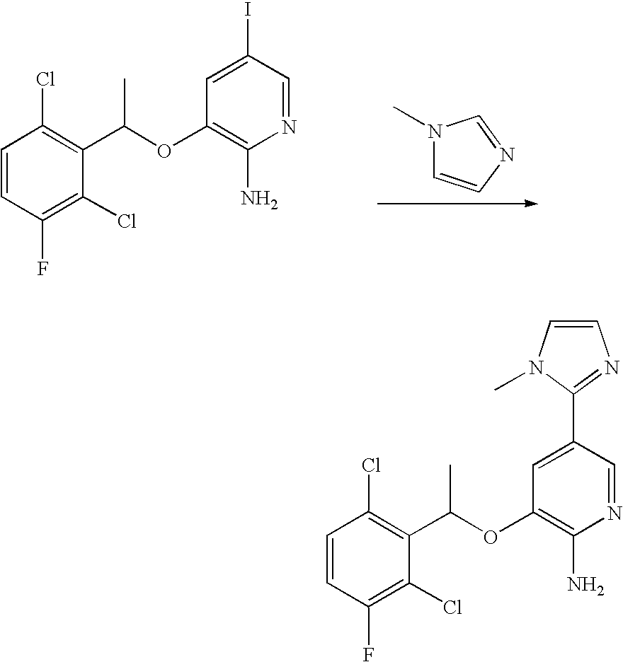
O(C1=C(N)N=CC(C2=NC=CN2C)=C1)C(C)C1=C(Cl)C=CC(F)=C1Cl.O(C1=C(N)N=CC(I)=C1)C(C)C1=C(Cl)C=CC(F)=C1Cl.N1(C)C=CN=C1
